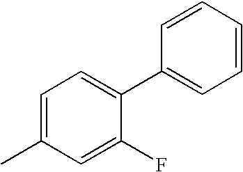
C1=C(C)C=C(F)C(C2=CC=CC=C2)=C1
